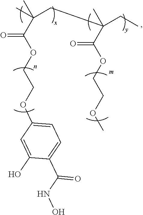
CC(CC(C)(C(OCCOC)=O)CC)(C)C(OCCOC1=CC=C(C(NO)=O)C(O)=C1)=O
